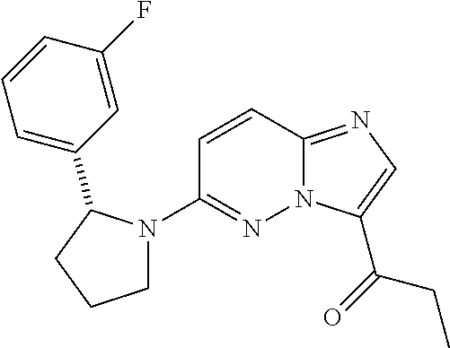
N12C(=NC=C1C(=O)CC)C=CC(N1CCCC1C1=CC=CC(F)=C1)=N2
